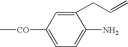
C1=C([CO]C)C=C(CC=C)C(N)=C1
